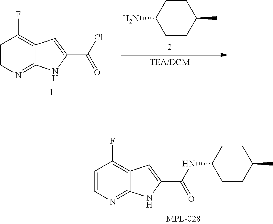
C1C(NC(C2=CC3=C(F)C=CN=C3N2)=O)CCC(C)C1.C12=NC=CC(F)=C1C=C(C(Cl)=O)N2.C1C(N)CCC(C)C1
